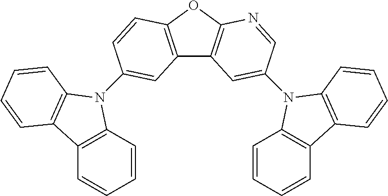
C12=C(OC3=C1C=C(N1C4=C(C=CC=C4)C4=C1C=CC=C4)C=N3)C=CC(N1C3=C(C=CC=C3)C3=C1C=CC=C3)=C2
